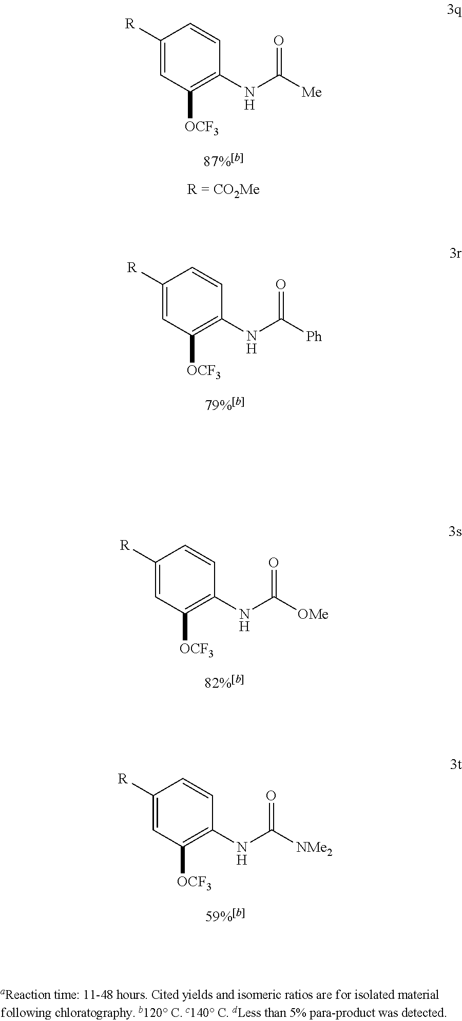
C1([OCF3])=C(NC([OMe])=O)C=CC([R])=C1.C1([OCF3])=C(NC([NMe2])=O)C=CC([R])=C1.C1([OCF3])=C(NC([Ph])=O)C=CC([R])=C1.C1([OCF3])=C(NC([Me])=O)C=CC([R])=C1
